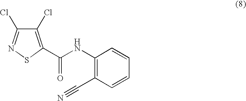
C1(Cl)=C(C(NC2=C(C#N)C=CC=C2)=O)SN=C1Cl
